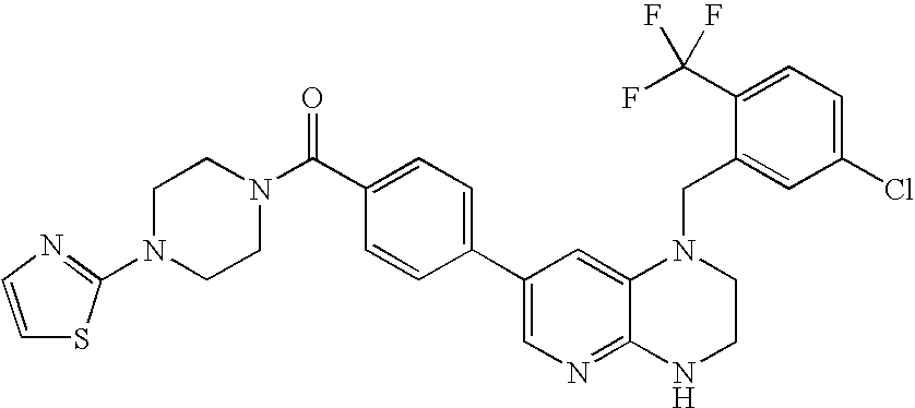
C1(C2=CC=C(C(N3CCN(C4=NC=CS4)CC3)=O)C=C2)=CN=C2C(=C1)N(CC1=CC(Cl)=CC=C1C(F)(F)F)CCN2
